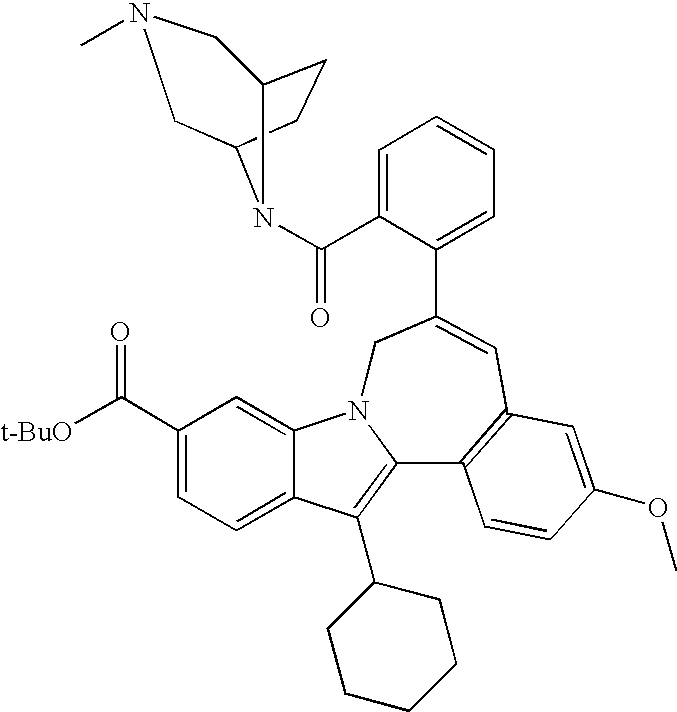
C1(C([t-BuO])=O)=CC=C2C(=C1)N1C(=C2C2CCCCC2)C2=C(C=C(C3=CC=CC=C3C(=O)N3C4CCC3CN(C)C4)C1)C=C(OC)C=C2
